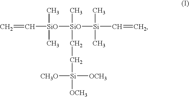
C=C[SiO]([SiO]([Si](C=C)(C)C)(C)CC[Si]([CH3O])([OCH3])[OCH3])(C)C
